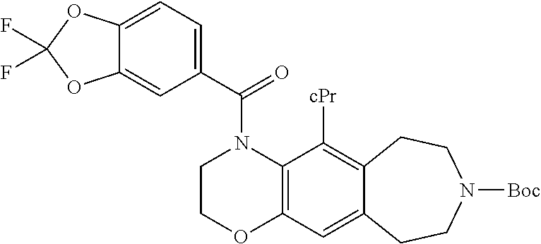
C1(C(=O)N2CCOC3=C2C([cPr])=C2C(=C3)CCN([Boc])CC2)=CC=C2C(=C1)OC(F)(F)O2
